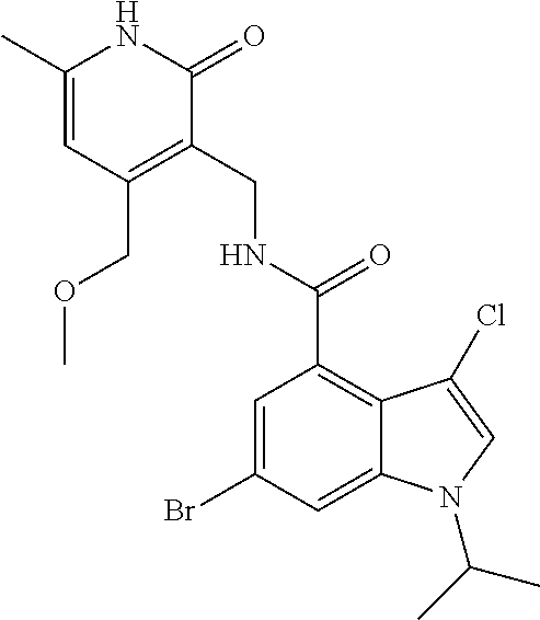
C1(C)=CC(COC)=C(CNC(=O)C2=C3C(=CC(Br)=C2)N(C(C)C)C=C3Cl)C(=O)N1
